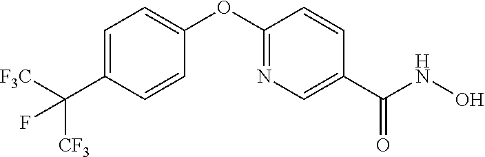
C1=C(C([F3C])([CF3])F)C=CC(OC2=NC=C(C(NO)=O)C=C2)=C1
